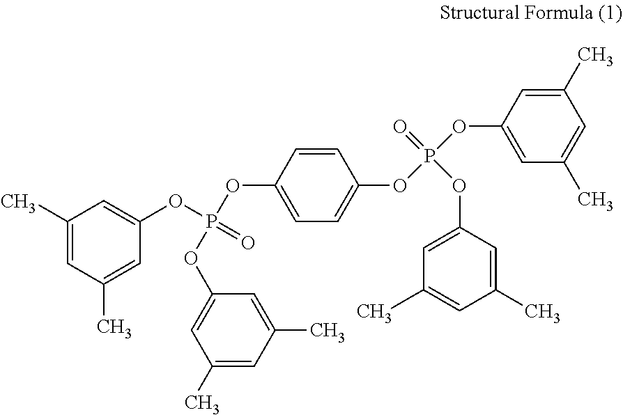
C1(C)=CC(C)=CC(OP(OC2=CC=C(OP(OC3=CC(C)=CC(C)=C3)(=O)OC3=CC(C)=CC(C)=C3)C=C2)(OC2=CC(C)=CC(C)=C2)=O)=C1
